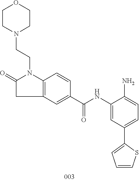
C1(=O)CC2=C(N1CCN1CCOCC1)C=CC(C(NC1=CC(C3=CC=CS3)=CC=C1N)=O)=C2
